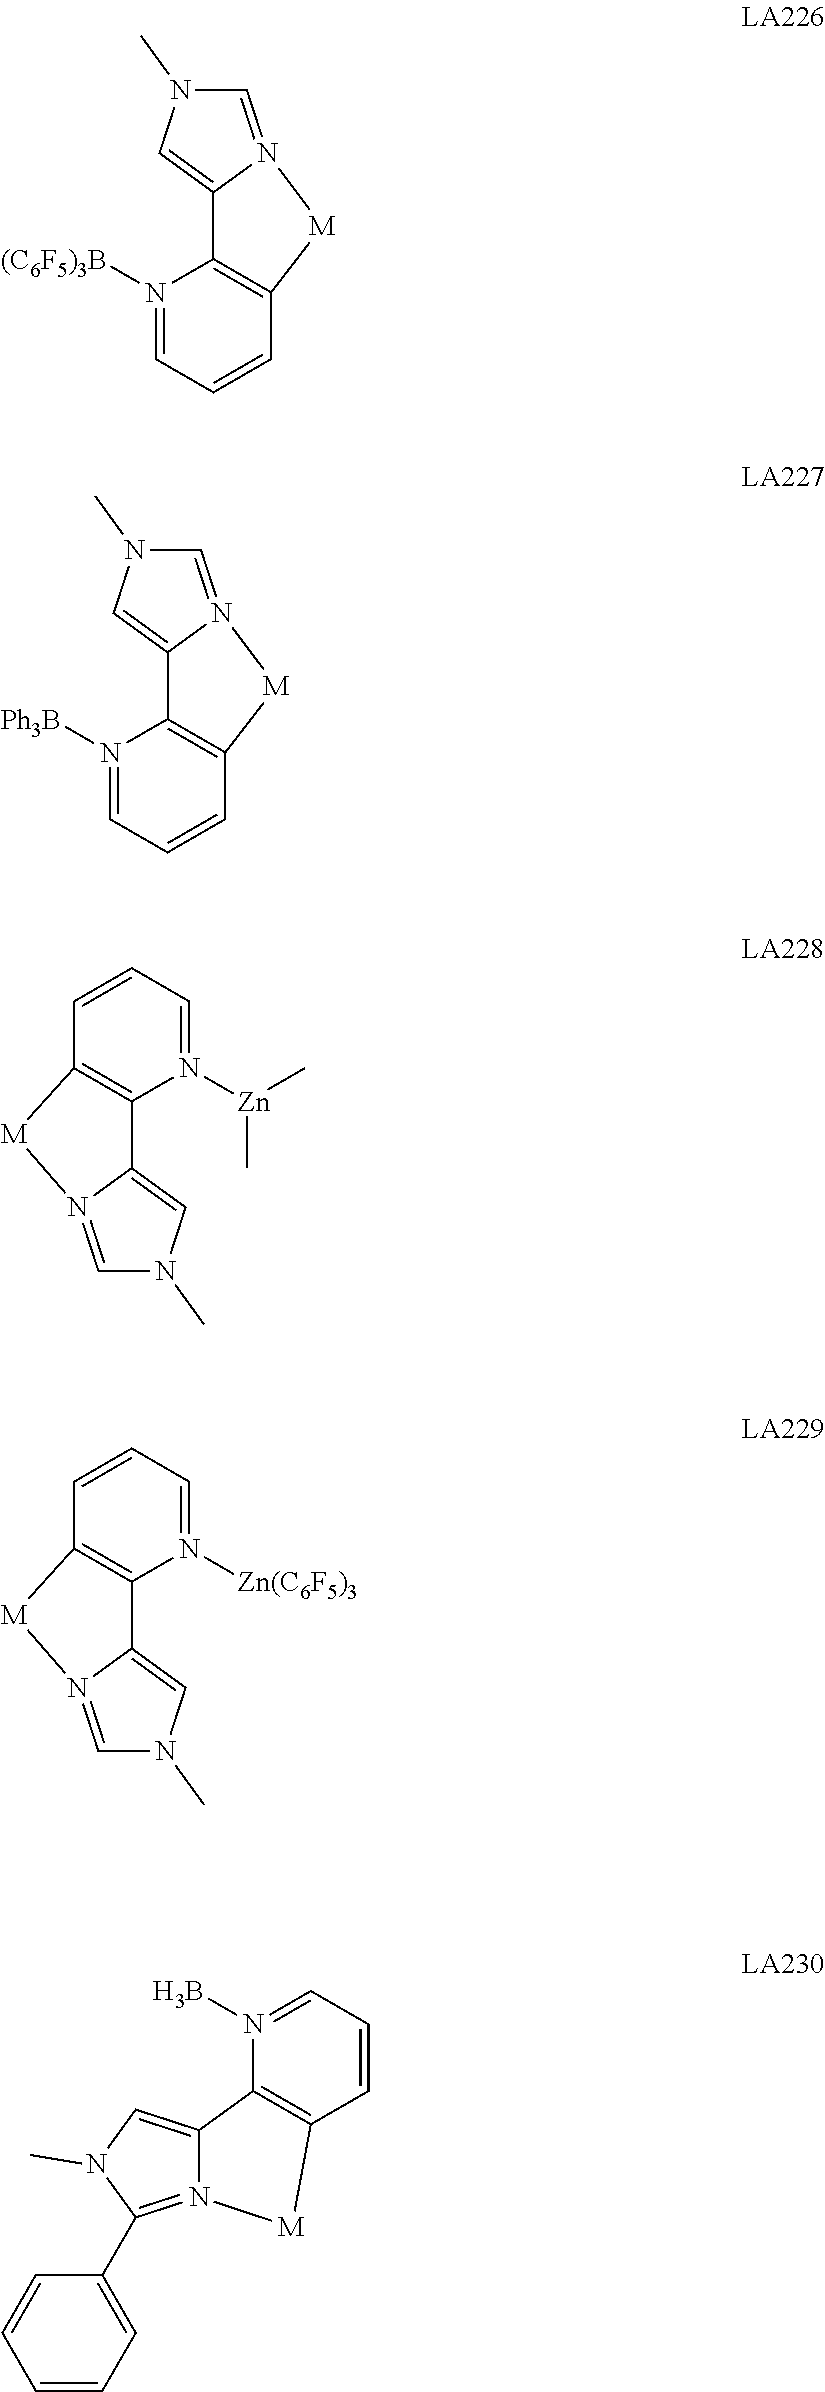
N1([(C6F5)3B])=CC=CC2=C1C1=CN(C)C=N1[M]2.N1([Ph3B])=CC=CC2=C1C1=CN(C)C=N1[M]2.N1([Zn](C)C)=CC=CC2=C1C1=CN(C)C=N1[M]2.N1([Zn(C6F5)3])=CC=CC2=C1C1=CN(C)C=N1[M]2.N12=C(C3=CC=CC=C3)N(C)C=C1C1=C(C=CC=N1B)[M]2
